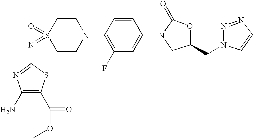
C1CN(C2=C(F)C=C(N3CC(CN4C=CN=N4)OC3=O)C=C2)CCS1(=O)=NC1=NC(N)=C(C(OC)=O)S1
